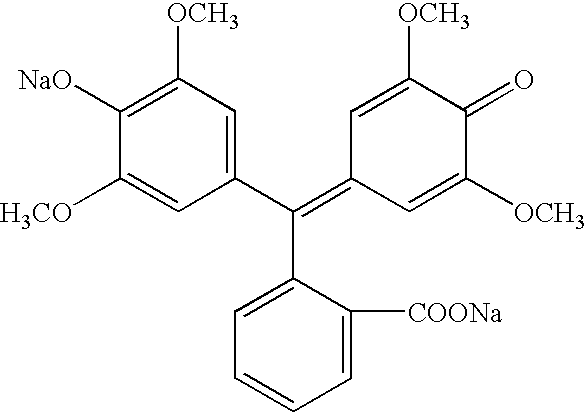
C(C1=CC=CC=C1[COONa])(C1=CC([OCH3])=C([NaO])C([H3CO])=C1)=C1C=C([OCH3])C(=O)C([OCH3])=C1
